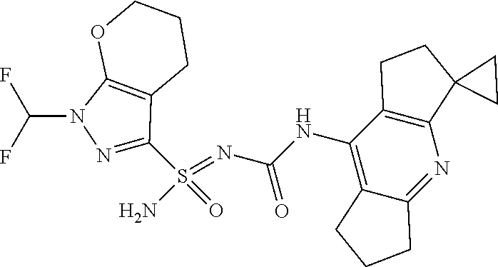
C(NC1=C2C(=NC3=C1CCC31CC1)CCC2)(N=S(N)(=O)C1=NN(C(F)F)C2=C1CCCO2)=O
